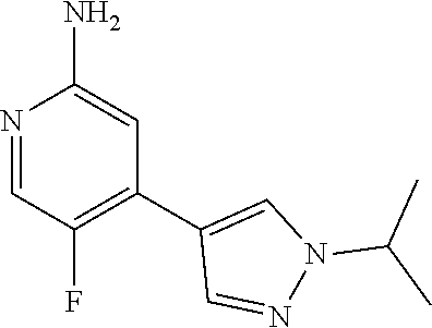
N1=CC(F)=C(C2=CN(C(C)C)N=C2)C=C1N
